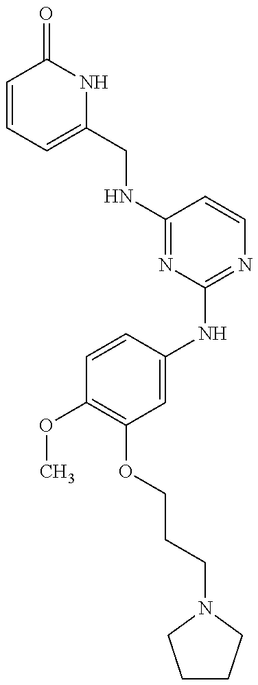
C1=CC=C(CNC2=NC(NC3=CC(OCCCN4CCCC4)=C(OC)C=C3)=NC=C2)NC1=O
